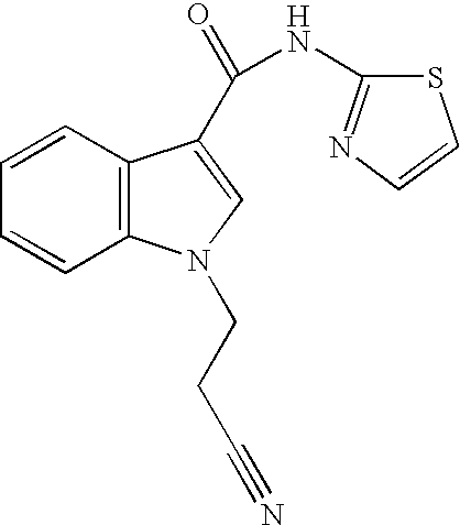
C1=CC2=C(C=C1)N(CCC#N)C=C2C(=O)NC1=NC=CS1
